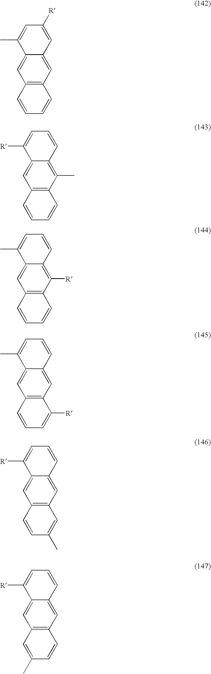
C12=C(C=C3C(=C1)C(C)=CC([R])=C3)C=CC=C2.C12=C(C(C)=C3C(=C1)C([R])=CC=C3)C=CC=C2.C12=C(C([R])=C3C(=C1)C(C)=CC=C3)C=CC=C2.C12=C(C=C3C(=C1)C(C)=CC=C3)C([R])=CC=C2.C12=C(C=C3C(=C1)C([R])=CC=C3)C=C(C)C=C2.C12=C(C=C3C(=C1)C([R])=CC=C3)C=CC(C)=C2
